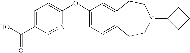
C1=C(C(O)=O)C=NC(OC2=CC=C3C(=C2)CCN(C2CCC2)CC3)=C1
